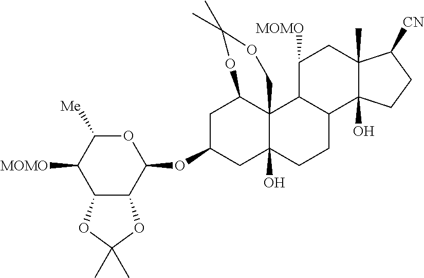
C1C(OC2C3C(C([MOMO])C([Me])O2)OC(C)(C)O3)CC2(O)C3(C1OC(C)(C)OC3)C1C(CC2)C2(O)C(C)(CC1[MOMO])C([CN])CC2
